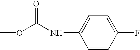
N(C(OC)=O)C1=CC=C(F)C=C1
